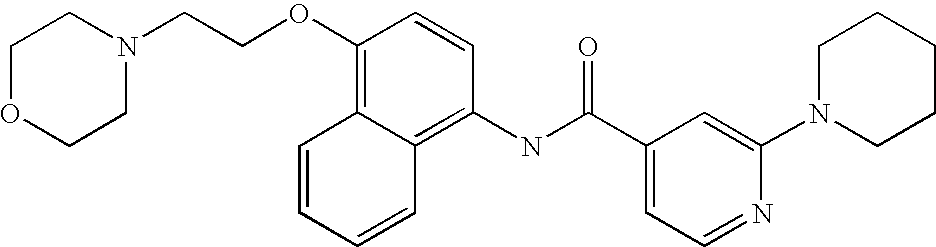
C1OCCN(CCOC2=C3C(=C(NC(C4=CC=NC(N5CCCCC5)=C4)=O)C=C2)C=CC=C3)C1
